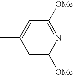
C1=C([OMe])N=C([OMe])C=C1C
